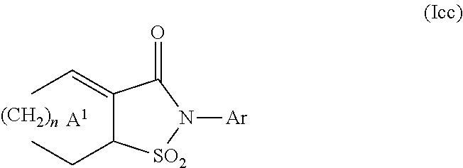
CC=C1C(CC)[SO2]N([Ar])C1=O.[A1]
